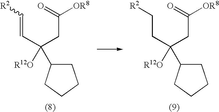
C(CC(CC(=O)[OR8])([R12O])C1CCCC1)[R2].C(=CC(CC(=O)[OR8])([R12O])C1CCCC1)[R2]
